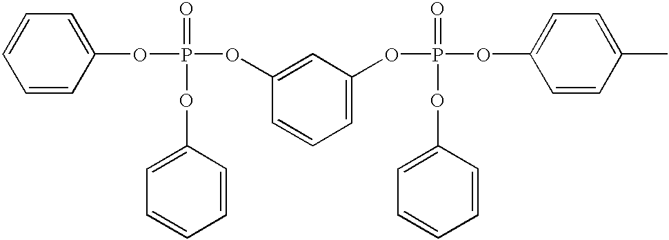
C1(OP(OC2=CC(OP(OC3=CC=C(C)C=C3)(=O)OC3=CC=CC=C3)=CC=C2)(=O)OC2=CC=CC=C2)=CC=CC=C1
